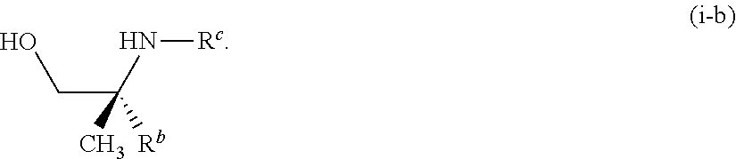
OCC([Rb])(N[Rc])C
